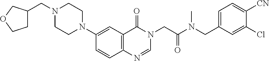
C1=CC2=C(C=C1N1CCN(CC3CCOC3)CC1)C(=O)N(CC(=O)N(CC1=CC=C([CN])C(Cl)=C1)C)C=N2
